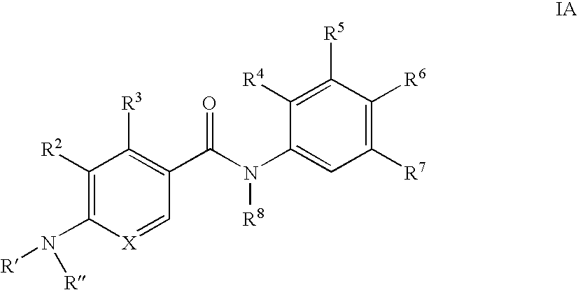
C1([R2])=C(N([R])[R])[X]=CC(C(N(C2=CC([R7])=C([R6])C([R5])=C2[R4])[R8])=O)=C1[R3]
